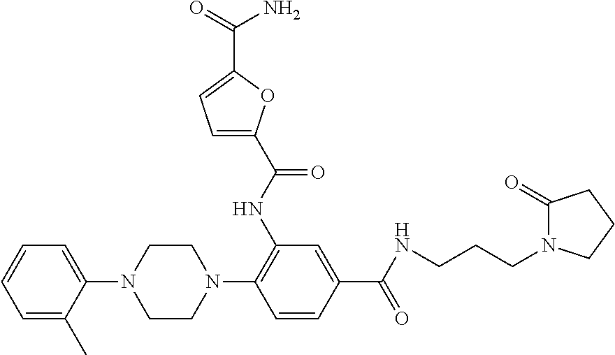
C1(N2CCN(C3=C(NC(=O)C4=CC=C(C(=O)N)O4)C=C(C(=O)NCCCN4C(=O)CCC4)C=C3)CC2)=CC=CC=C1C
